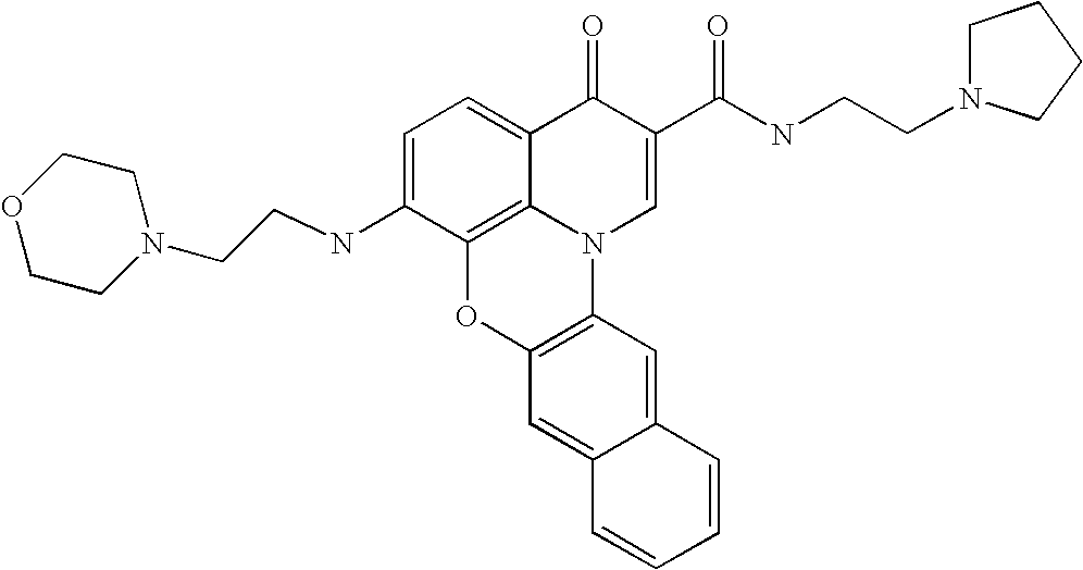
C1=C(NCCN2CCOCC2)C2=C3C(=C1)C(=O)C(C(NCCN1CCCC1)=O)=CN3C1=C(O2)C=C2C(=C1)C=CC=C2
